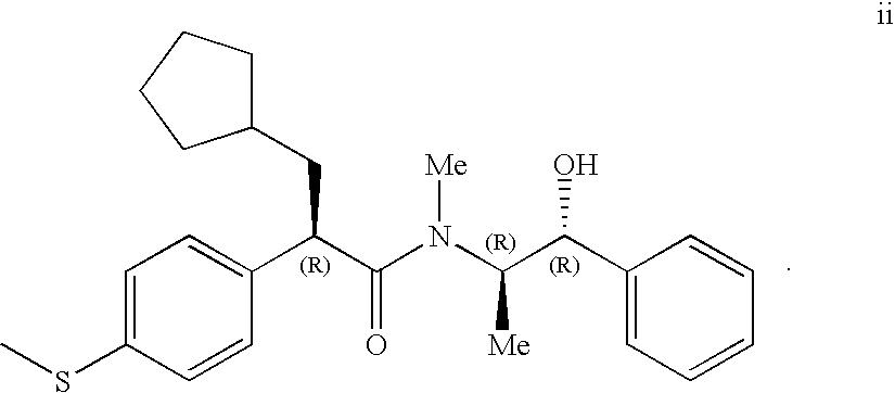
C1=C(SC)C=CC(C(C(N(C(C(C2=CC=CC=C2)O)[Me])[Me])=O)CC2CCCC2)=C1
